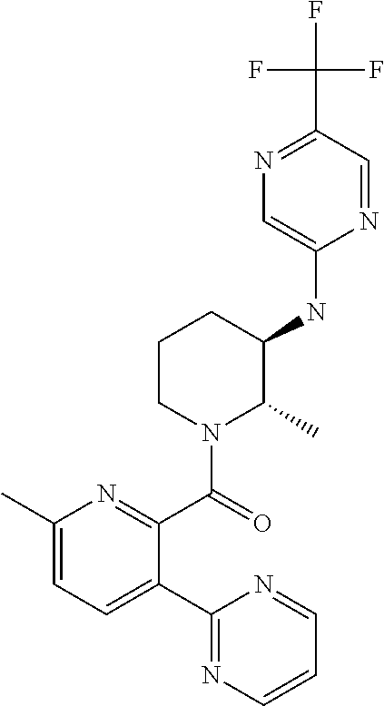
C1(NC2C(C)N(C(=O)C3=NC(C)=CC=C3C3=NC=CC=N3)CCC2)=CN=C(C(F)(F)F)C=N1
